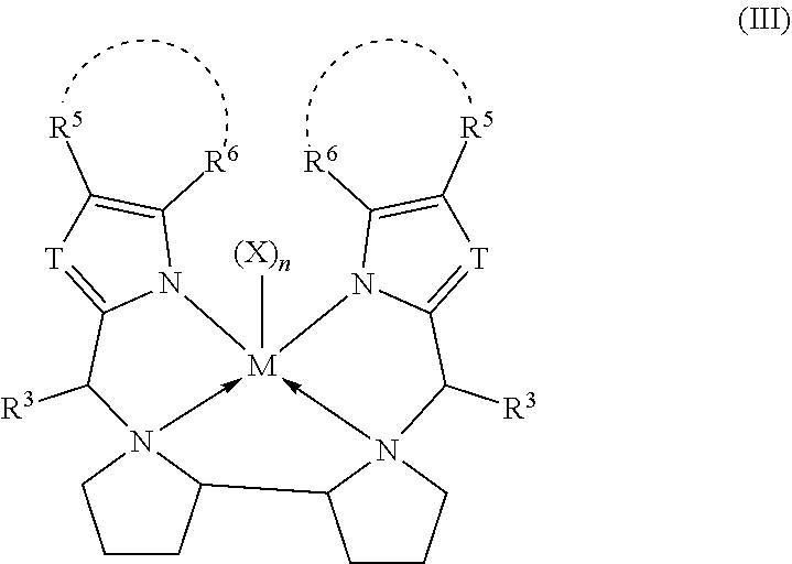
[M]123([(X)n])-N4(C([R3])C5=[T]C([R5])=C([R6])N15)C(CCC4)C1CCCN->21C([R3])C1=[T]C([R5])=C([R6])N31
